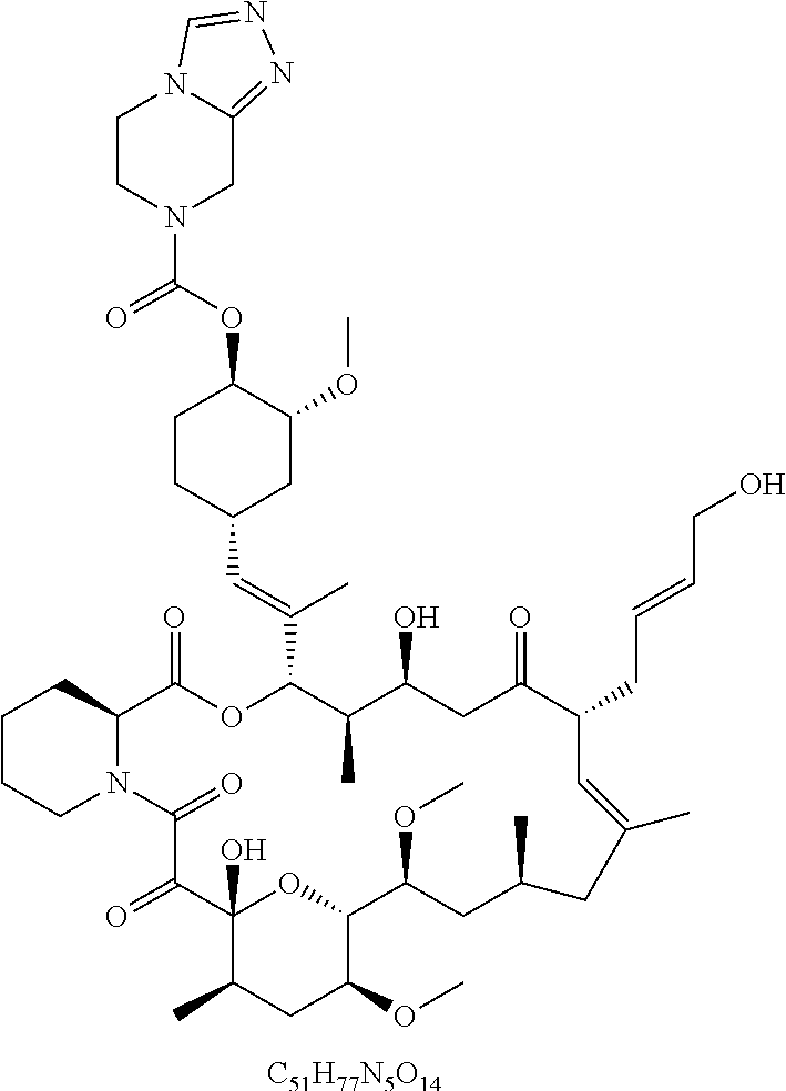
[C51H77N5O14].C1CCN2C(C1)C(=O)OC(C(=CC1CC(OC)C(OC(=O)N3CC4=NN=CN4CC3)CC1)C)C(C)C(O)CC(=O)C(CC=CCO)C=C(C)CC(C)CC(OC)C1OC(O)(C(=O)C2=O)C(C)CC1OC
